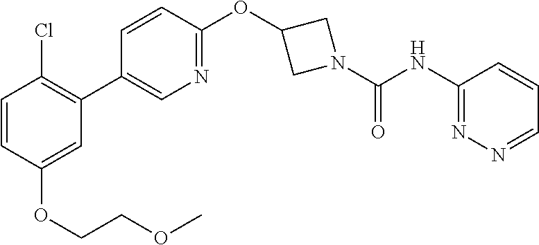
C1=CC(OC2CN(C(=O)NC3=NN=CC=C3)C2)=NC=C1C1=C(Cl)C=CC(OCCOC)=C1
